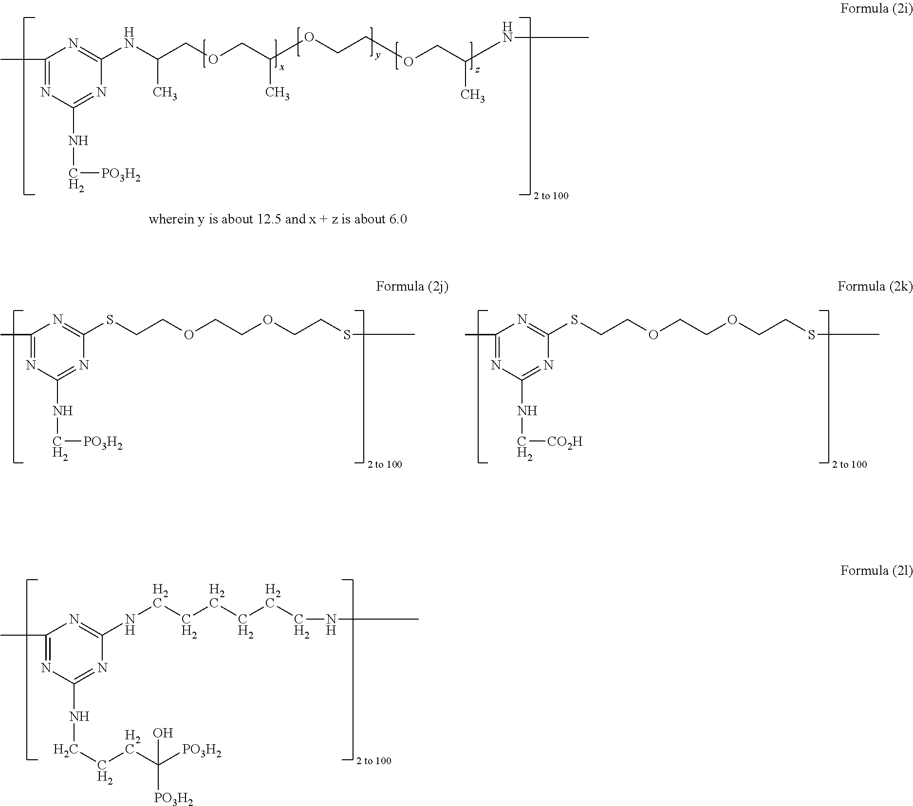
C1(C)=NC(NC[PO3H2])=NC(NC(COCC(OCCOCC(C)NC)C)C)=N1.C1(C)=NC(NC[PO3H2])=NC(SCCOCCOCCSC)=N1.C1(C)=NC(NC[CO2H])=NC(SCCOCCOCCSC)=N1.C1(C)=NC(NCCCC([PO3H2])([PO3H2])O)=NC(NCCCCCCNC)=N1
